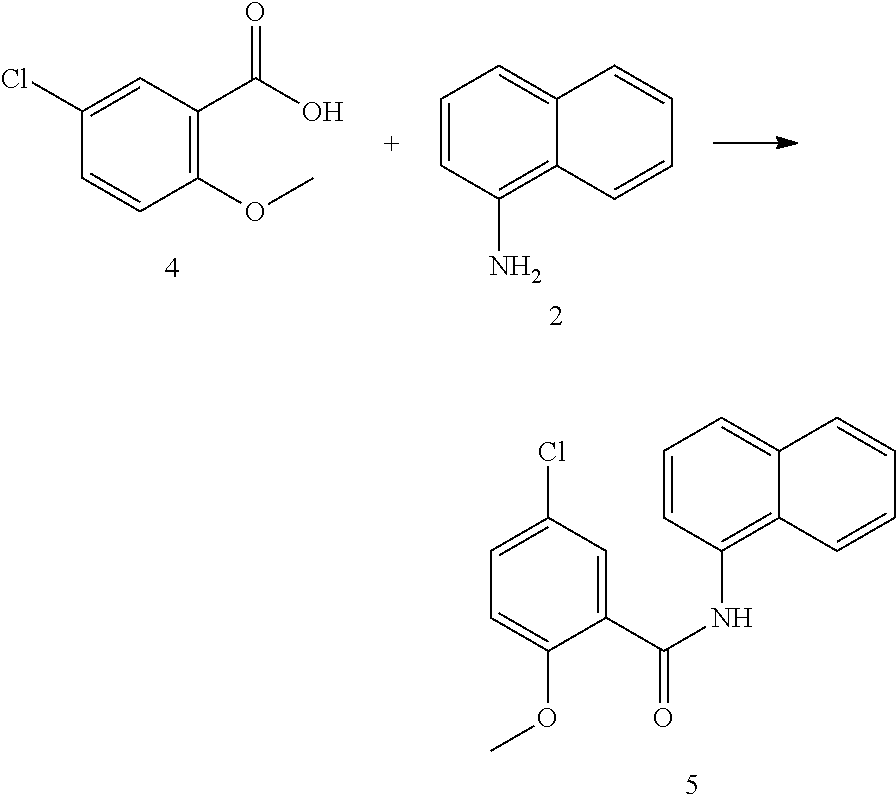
C1(C(NC2=C3C(=CC=C2)C=CC=C3)=O)=CC(Cl)=CC=C1OC.C1(OC)=C(C(O)=O)C=C(Cl)C=C1.NC1=C2C(=CC=C1)C=CC=C2
